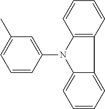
C1=CC(N2C3=CC=CC=C3C3=C2C=CC=C3)=CC(C)=C1
